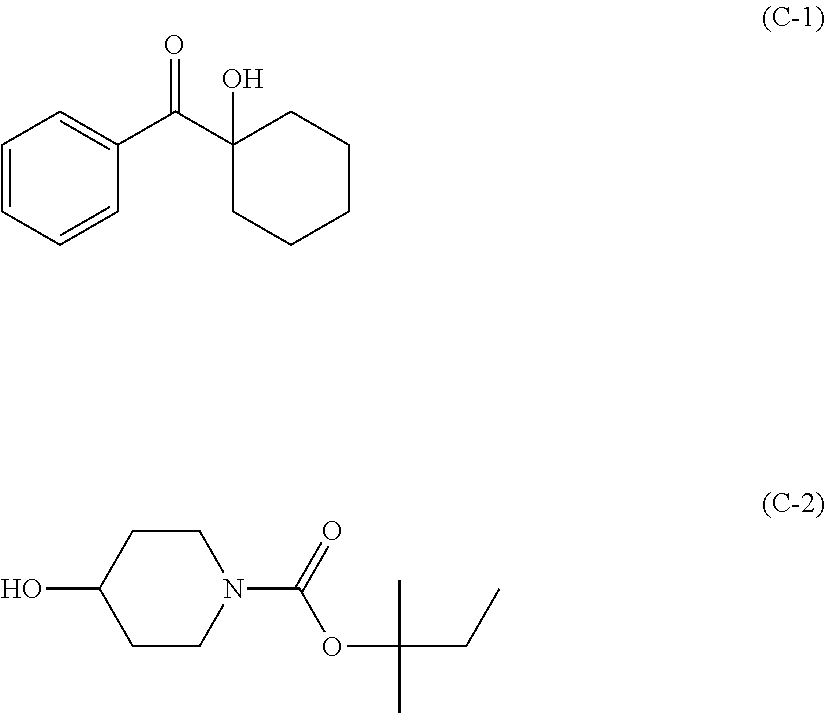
C1=CC=CC(C(C2(O)CCCCC2)=O)=C1.C1CC(O)CCN1C(=O)OC(C)(C)CC
